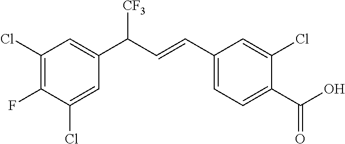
C1(Cl)=C(F)C(Cl)=CC(C(C=CC2=CC=C(C(O)=O)C(Cl)=C2)[CF3])=C1
